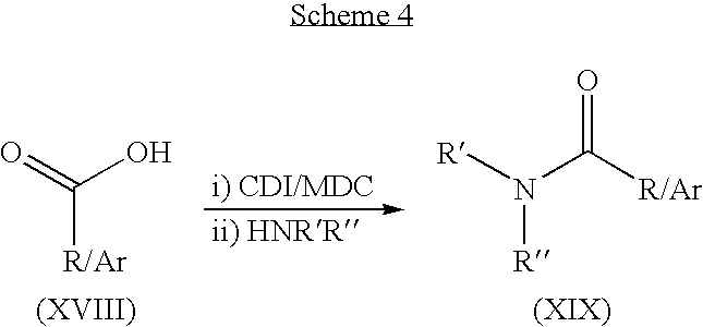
C(O)([R/Ar])=O.[R]N(C([R/Ar])=O)[R]
